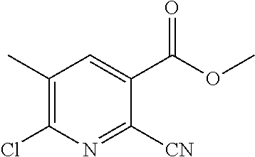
C1(C)=C(Cl)N=C([CN])C(C(OC)=O)=C1
